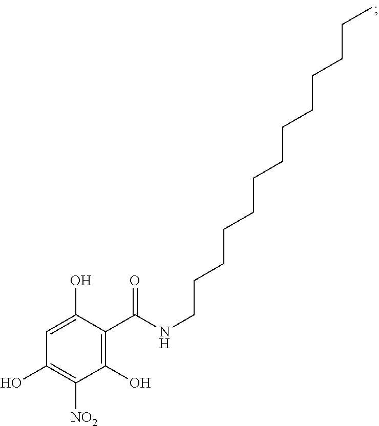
C1=C(O)C(C(=O)NCCCCCCCCCCCCC)=C(O)C([NO2])=C1O
